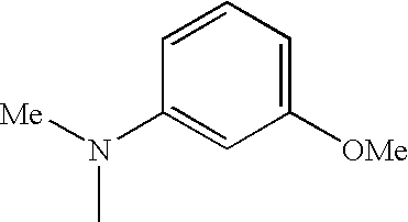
C1([OMe])=CC=CC(N(C)[Me])=C1
